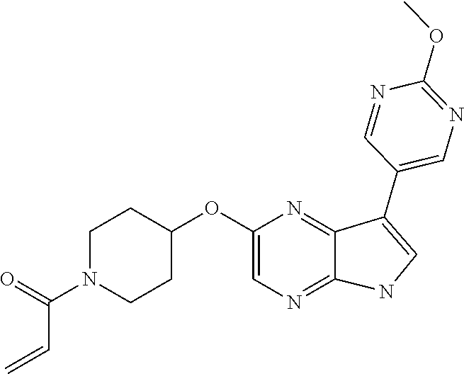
C12=NC(OC3CCN(C(C=C)=O)CC3)=CN=C1NC=C2C1=CN=C(OC)N=C1
